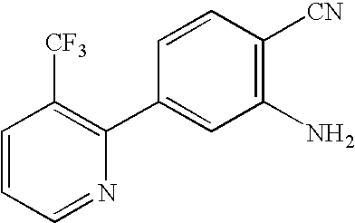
C1=CC=NC(C2=CC(N)=C([CN])C=C2)=C1[CF3]
